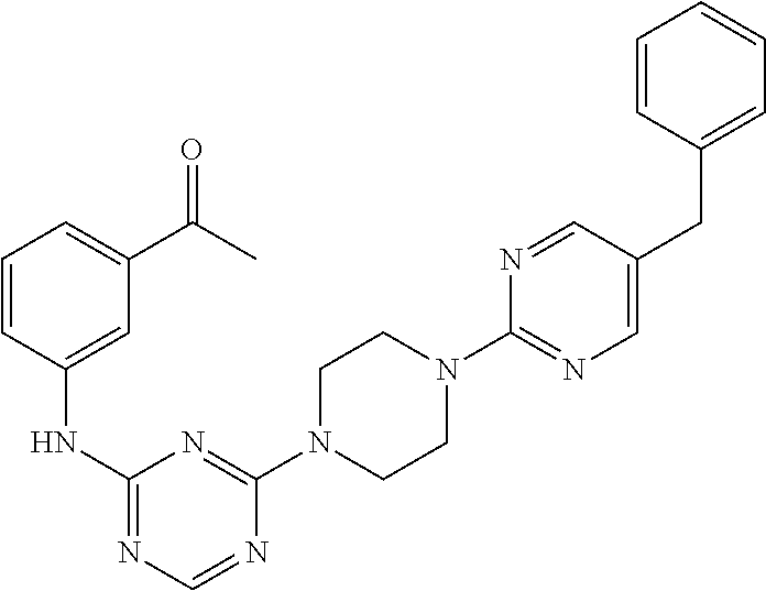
C1(N2CCN(C3=NC(NC4=CC(C(C)=O)=CC=C4)=NC=N3)CC2)=NC=C(CC2=CC=CC=C2)C=N1
